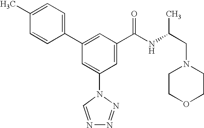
C1(C2=CC(C(NC(CN3CCOCC3)C)=O)=CC(N3C=NN=N3)=C2)=CC=C(C)C=C1
